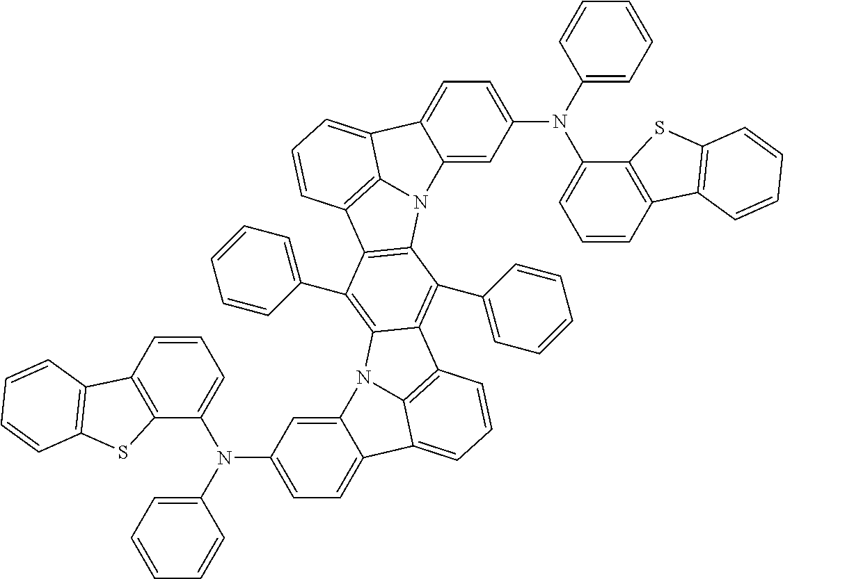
C1=CC2=C(C(N(C3=CC=CC=C3)C3=CC=C4C(=C3)N3C5=C(C6=C(C7=CC=CC=C7)C7=C(C(C8=CC=CC=C8)=C36)C3=C6N7C7=CC(N(C8=CC=CC9=C8SC8=C9C=CC=C8)C8=CC=CC=C8)=CC=C7C6=CC=C3)C=CC=C45)=C1)SC1=C2C=CC=C1
